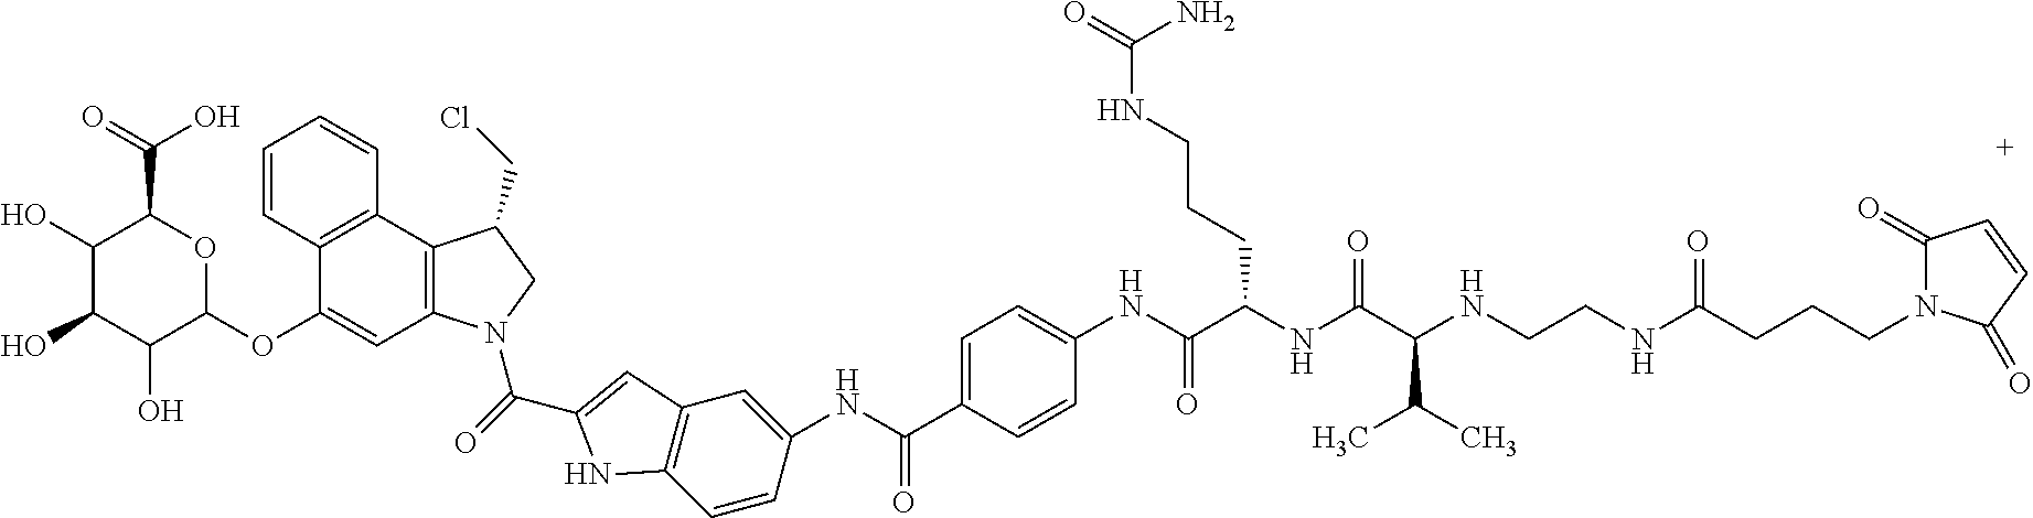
C1(O)C(O)C(O)C(OC2=CC3=C(C4=C2C=CC=C4)C(CCl)CN3C(=O)C2=CC3=C(C=CC(NC(C4=CC=C(NC(C(NC(C(NCCNC(=O)CCCN5C(=O)C=CC5=O)C(C)C)=O)CCCNC(=O)N)=O)C=C4)=O)=C3)N2)OC1C(O)=O
